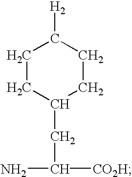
C1CC(CC([CO2H])N)CCC1[H2]
